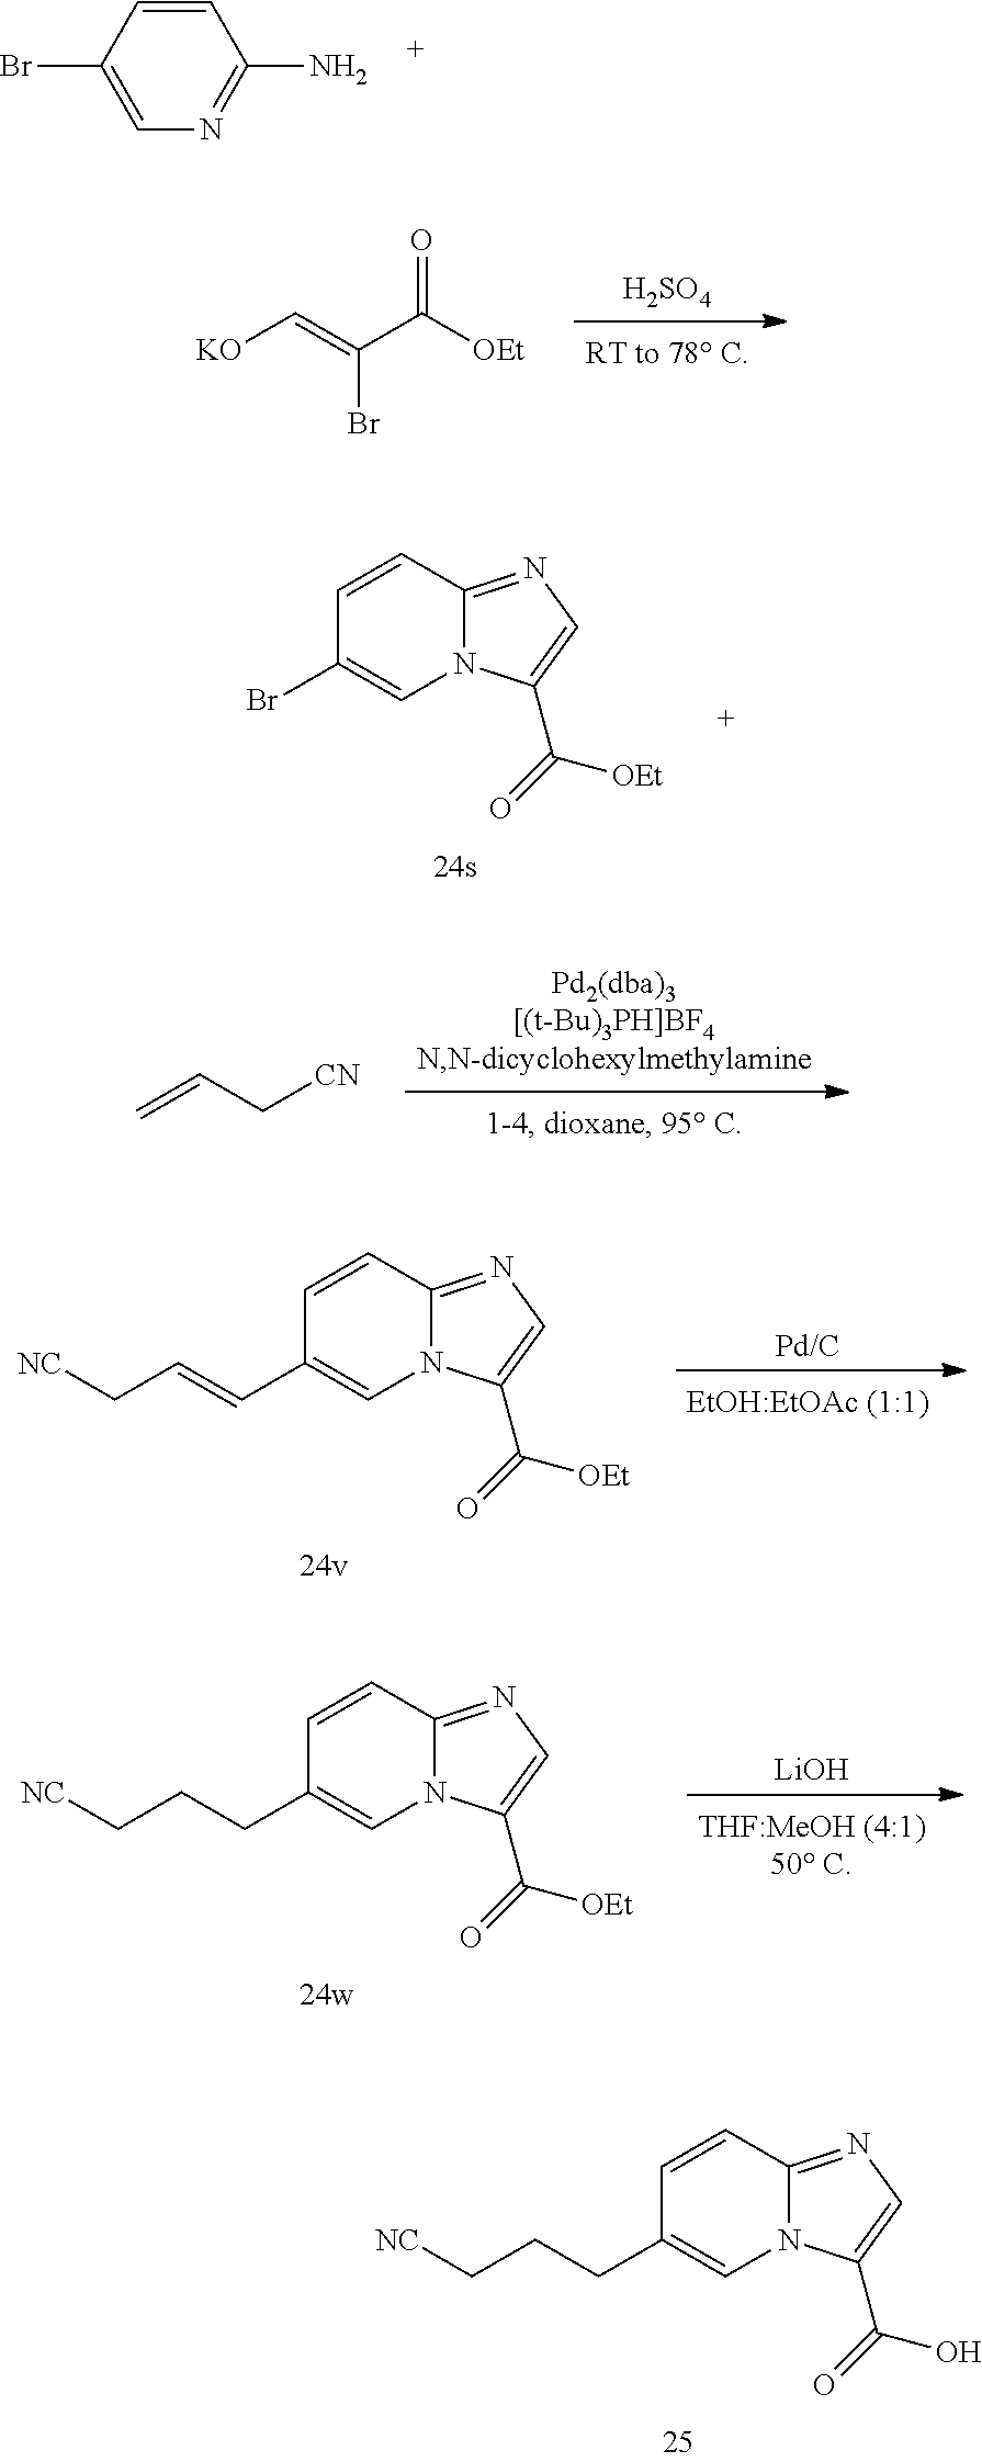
C1=CC(Br)=CN=C1N.[H2SO4].[KO]C=C(C([OEt])=O)Br.C1=CC2=NC=C(C(=O)[OEt])N2C=C1Br.C=CC[CN].C1=CC2=NC=C(C(=O)[OEt])N2C=C1C=CC[NC].[Pd/C].[LiOH].C1=CC2=NC=C(C(=O)[OEt])N2C=C1CCC[NC].C1=CC2=NC=C(C(=O)O)N2C=C1CCC[NC]
